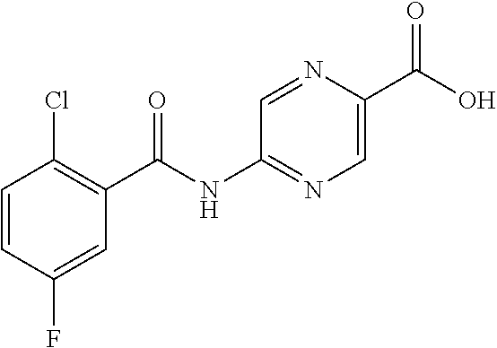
C1=CC(F)=CC(C(NC2=NC=C(C(O)=O)N=C2)=O)=C1Cl
